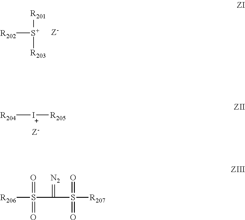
[R201][S+]([R202])[R203].[R204][I+][R205].[R206]S(=O)(=O)C(=[N2])S(=O)(=O)[R207]
